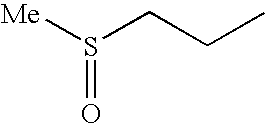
S(=O)([Me])CCC
